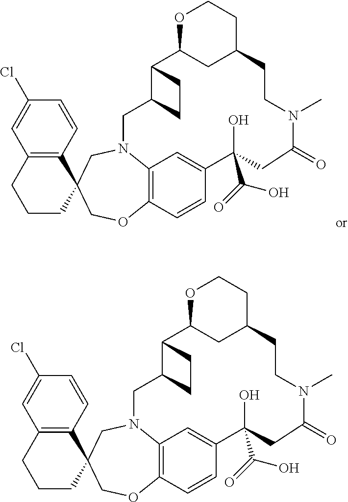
C12=C(C=CC(Cl)=C1)C1(CCC2)COC2=C3N(C1)CC1C(C4CC(CCO4)CCN(C)C(=O)CC(O)(C(O)=O)C(=C3)C=C2)CC1.C12=C(C=CC(Cl)=C1)C1(CCC2)COC2=C3N(C1)CC1C(C4CC(CCO4)CCN(C)C(=O)CC(O)(C(O)=O)C(=C3)C=C2)CC1
